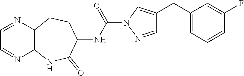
C1=NC2=C(N=C1)NC(=O)C(NC(=O)N1N=CC(CC3=CC=CC(F)=C3)=C1)CC2
